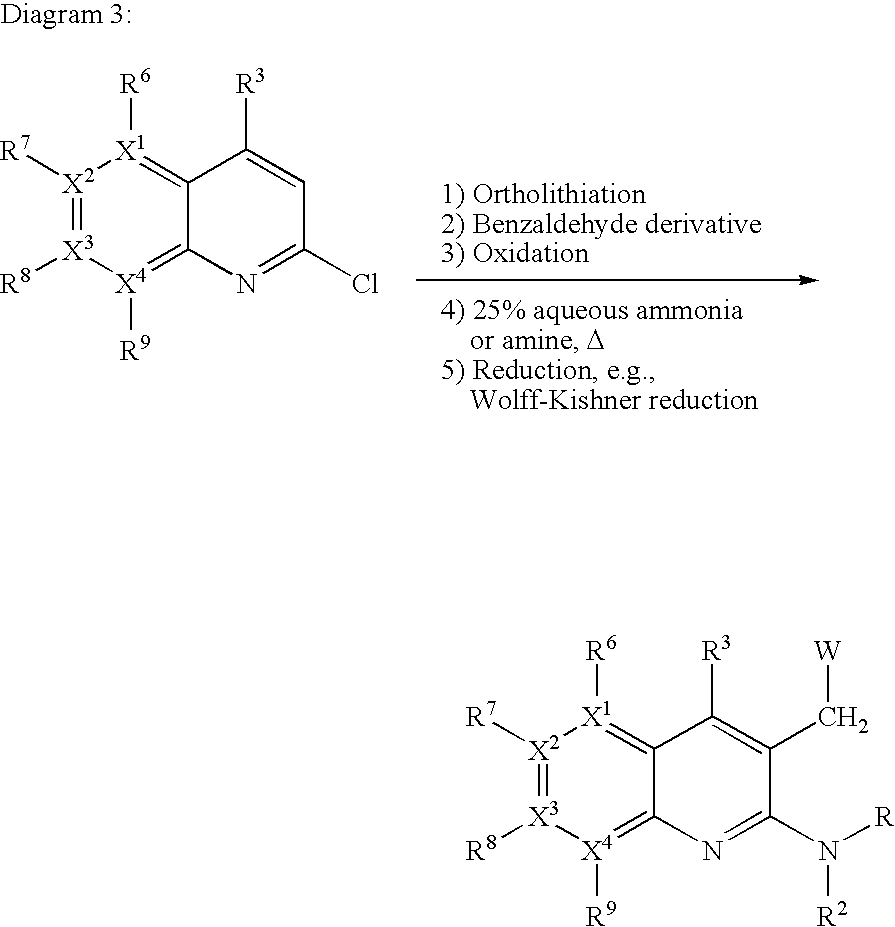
[X2]1([R7])=[X3]([R8])[X4]([R9])=C2C(=[X1]1[R6])C([R3])=CC(Cl)=N2.[X2]1([R7])=[X3]([R8])[X4]([R9])=C2C(=[X1]1[R6])C([R3])=C(C[W])C(N([R])[R2])=N2
